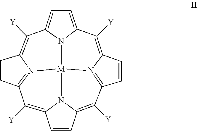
C12=C([Y])C3=N4C(=C([Y])C5=CC=C6C([Y])=C7C=CC8=N7[M]4(N1C(=C8[Y])C=C2)N65)C=C3
